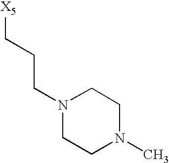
N1(CCC[X5])CCN(C)CC1
